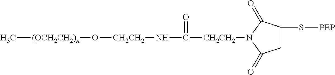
C[(OCH2CH2)n]O[CH2CH2]NC([CH2CH2]N1C(=O)C(S[PEP])CC1=O)=O
